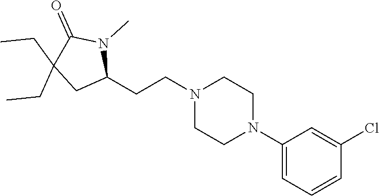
C1(N2CCN(CCC3N(C)C(=O)C(CC)(CC)C3)CC2)=CC=CC(Cl)=C1
